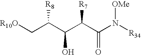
C(C(C(C(C(N([R34])[OMe])=O)[R7])O)[R8])[R10O]
